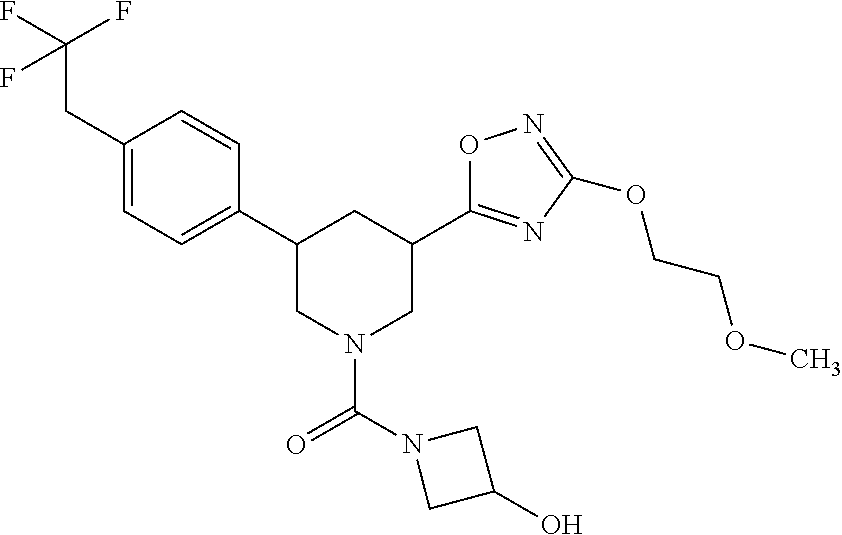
C1(C2CN(C(N3CC(O)C3)=O)CC(C3=NC(OCCOC)=NO3)C2)=CC=C(CC(F)(F)F)C=C1
